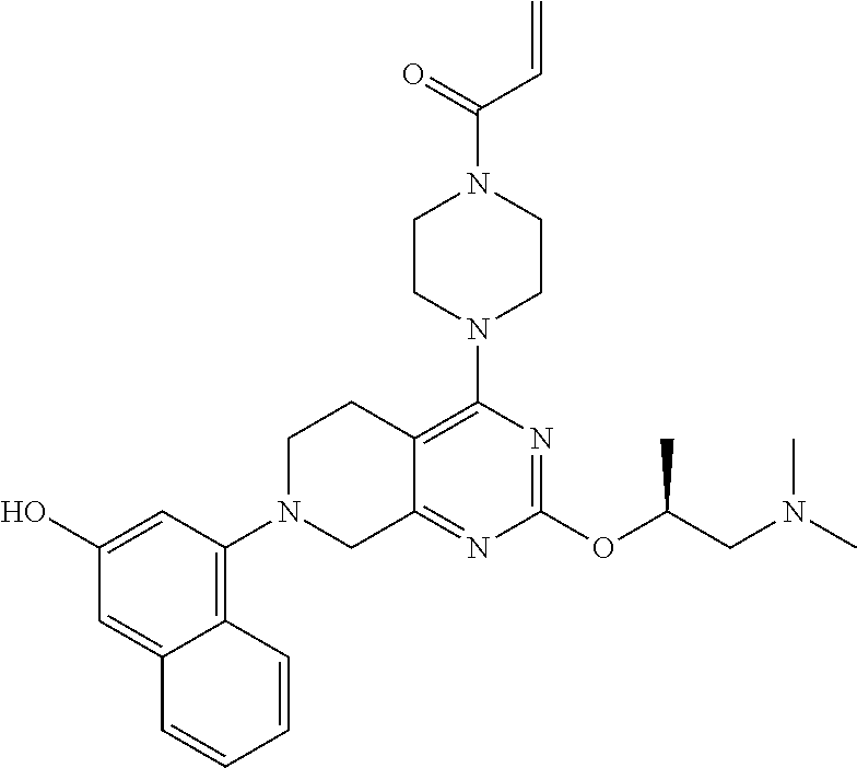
C12=C(N3CCN(C(C=C)=O)CC3)N=C(OC(CN(C)C)C)N=C1CN(C1=C3C(=CC(O)=C1)C=CC=C3)CC2
